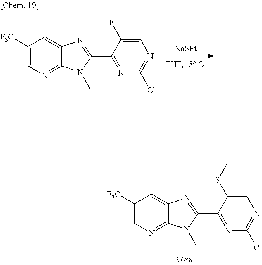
C1=C(SCC)C(C2=NC3=CC([F3C])=CN=C3N2C)=NC(Cl)=N1.[NaSEt].C1=C(F)C(C2=NC3=CC([F3C])=CN=C3N2C)=NC(Cl)=N1
